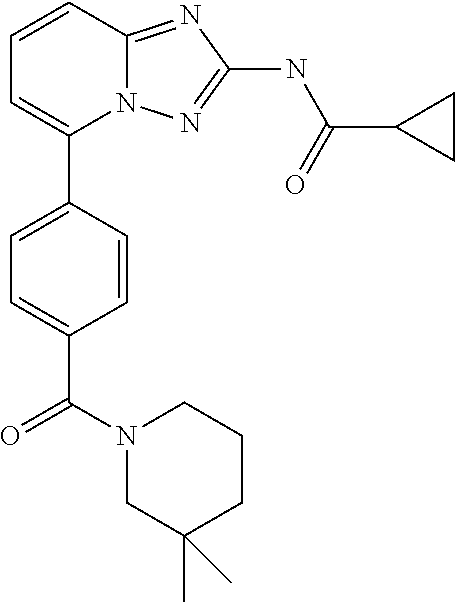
C1=CC2=NC(NC(C3CC3)=O)=NN2C(C2=CC=C(C(N3CC(C)(C)CCC3)=O)C=C2)=C1
